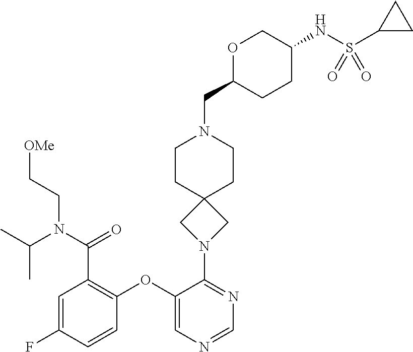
C1=C(F)C=CC(OC2=CN=CN=C2N2CC3(C2)CCN(CC2CCC(NS(C4CC4)(=O)=O)CO2)CC3)=C1C(N(CC[OMe])C(C)C)=O
